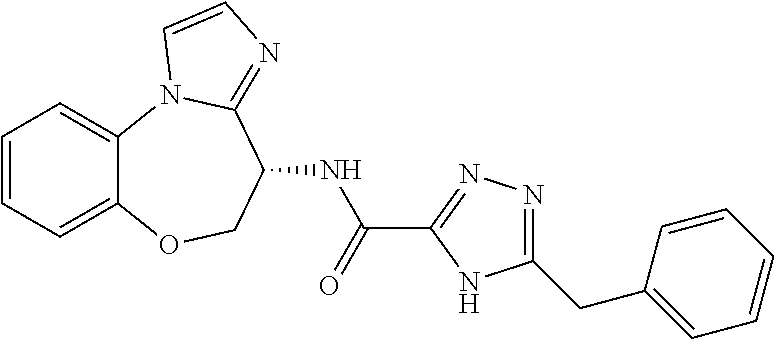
C1=CC=C2C(=C1)N1C(=NC=C1)C(NC(C1=NN=C(CC3=CC=CC=C3)N1)=O)CO2
